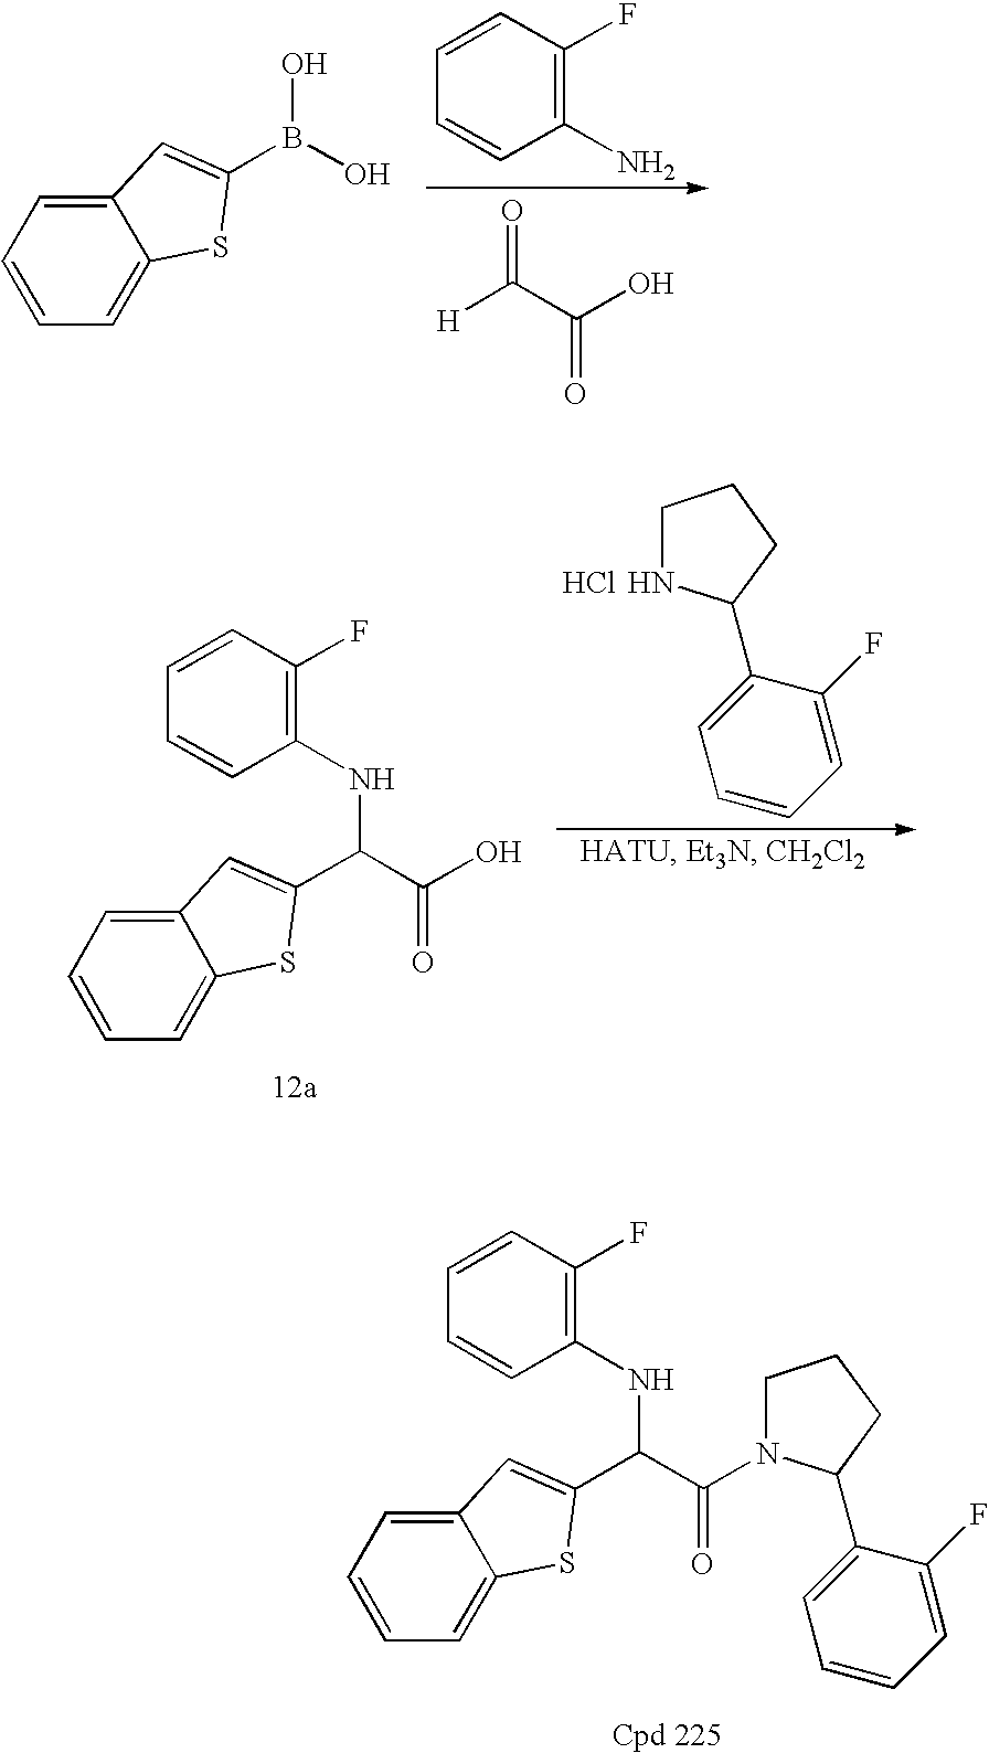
C1=CC(F)=C(N)C=C1.[H]C(C(O)=O)=O.C1=CC=C2C(=C1)SC(B(O)O)=C2.C(C(O)=O)(NC1=C(F)C=CC=C1)C1=CC2=CC=CC=C2S1.C1NC(C2=CC=CC=C2F)CC1.Cl.C(C(=O)N1CCCC1C1=CC=CC=C1F)(NC1=C(F)C=CC=C1)C1=CC2=CC=CC=C2S1
